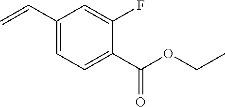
C1(C=C)=CC=C(C(OCC)=O)C(F)=C1
